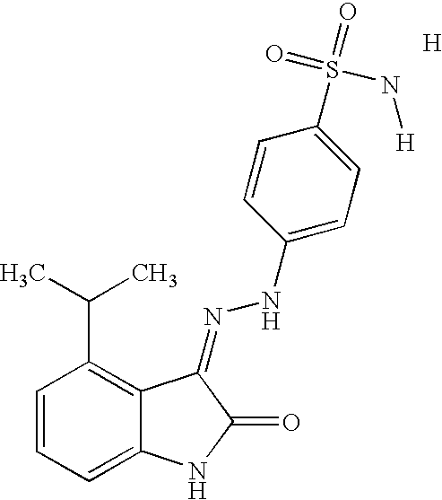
C1=CC=C2C(=C1C(C)C)C(=NNC1=CC=C(S(=O)(=O)N[H])C=C1)C(=O)N2.[H]
